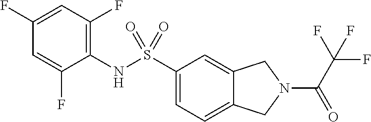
C1(NS(C2=CC=C3C(=C2)CN(C(C(F)(F)F)=O)C3)(=O)=O)=C(F)C=C(F)C=C1F
